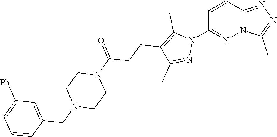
C1=CC2=NN=C(C)N2N=C1N1C(C)=C(CCC(N2CCN(CC3=CC([Ph])=CC=C3)CC2)=O)C(C)=N1
